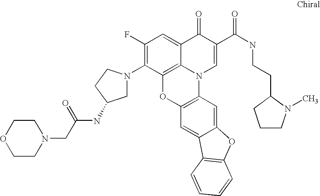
C1(F)=C(N2CC(NC(CN3CCOCC3)=O)CC2)C2=C3C(=C1)C(=O)C(C(NCCC1N(C)CCC1)=O)=CN3C1=C(O2)C=C2C(=C1)OC1=C2C=CC=C1
